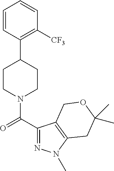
C1(C2CCN(C(C3=NN(C)C4=C3COC(C)(C)C4)=O)CC2)=C([CF3])C=CC=C1
